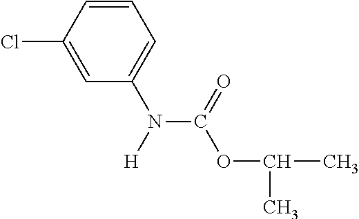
C1=CC(Cl)=CC(N([H])C(OC(C)C)=O)=C1
